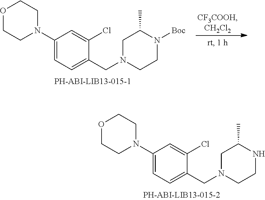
O1CCN(C2=CC=C(CN3CCNC(C)C3)C(Cl)=C2)CC1.O1CCN(C2=CC=C(CN3CCN([Boc])C(C)C3)C(Cl)=C2)CC1
